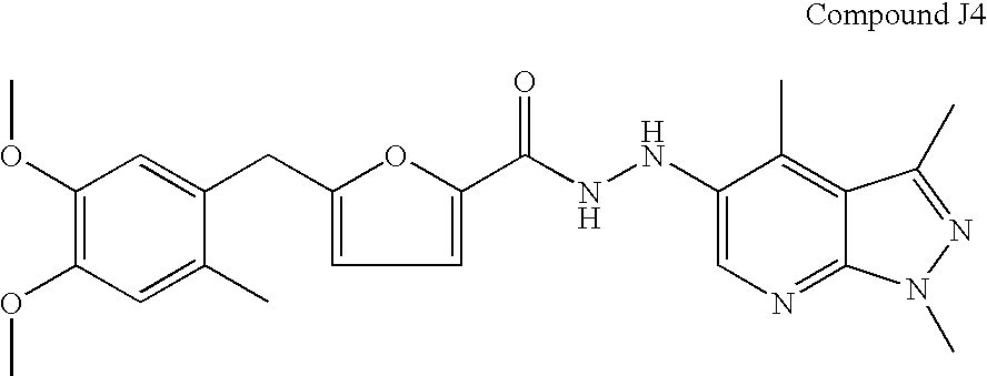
C1(OC)=C(OC)C=C(C)C(CC2=CC=C(C(NNC3=CN=C4C(=C3C)C(C)=NN4C)=O)O2)=C1
